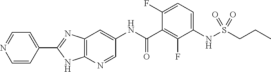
C1=CC(C2=NC3=C(N=CC(NC(=O)C4=C(F)C(NS(CCC)(=O)=O)=CC=C4F)=C3)N2)=CC=N1
